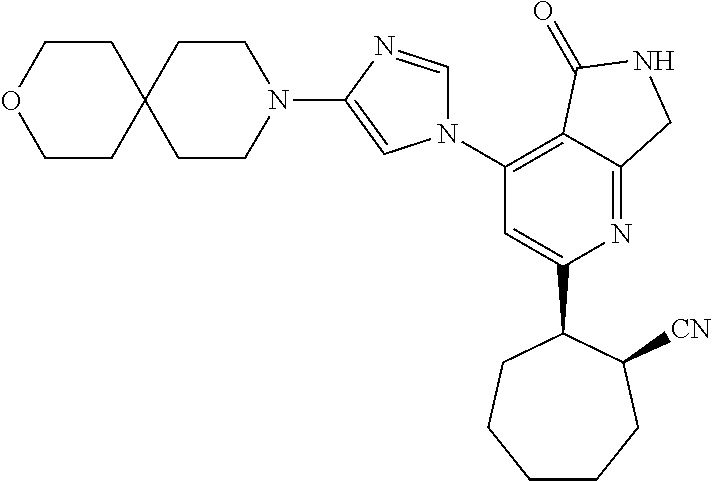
C1(C2CCCCCC2[CN])=CC(N2C=NC(N3CCC4(CC3)CCOCC4)=C2)=C2C(=N1)CNC2=O
